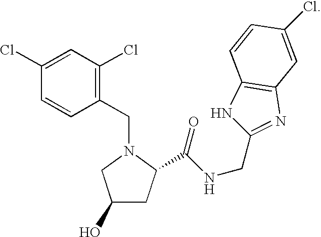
C1(O)CC(C(NCC2=NC3=C(N2)C=CC(Cl)=C3)=O)N(CC2=C(Cl)C=C(Cl)C=C2)C1
